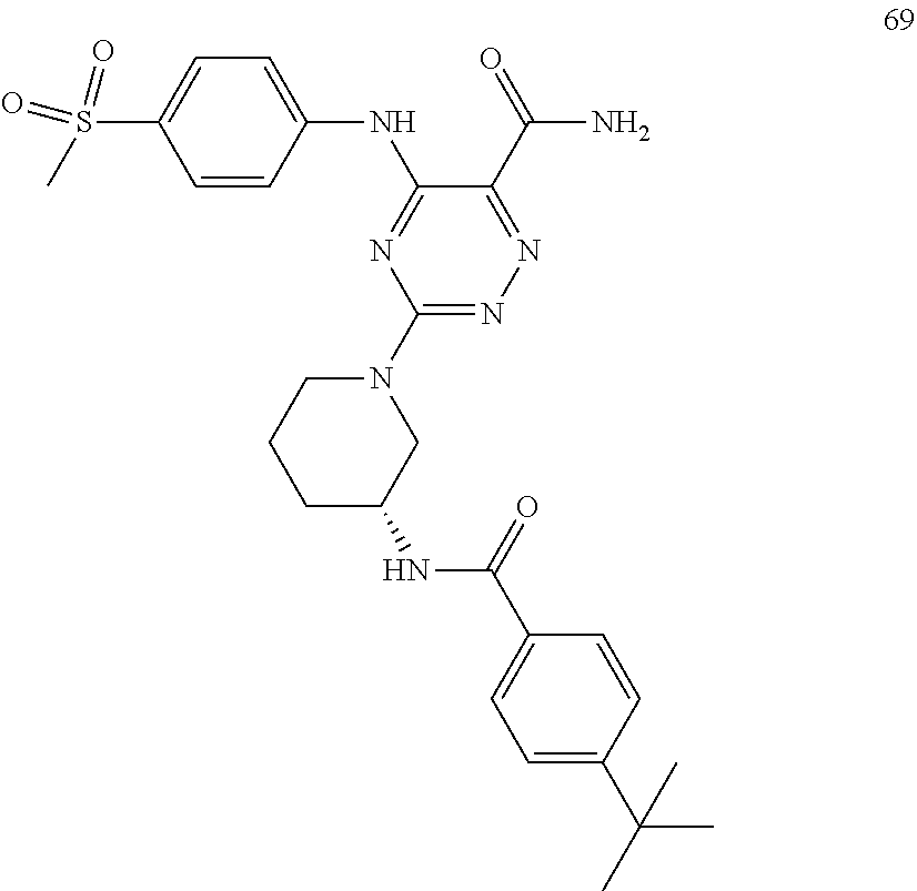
N1(C2=NN=C(C(=O)N)C(NC3=CC=C(S(=O)(=O)C)C=C3)=N2)CCCC(NC(C2=CC=C(C(C)(C)C)C=C2)=O)C1
